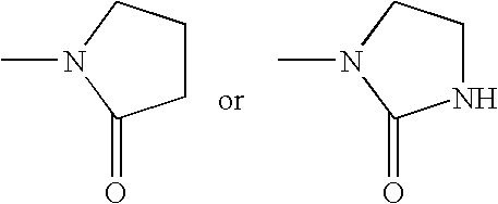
C1CCN(C)C1=O.N1CCN(C)C1=O
